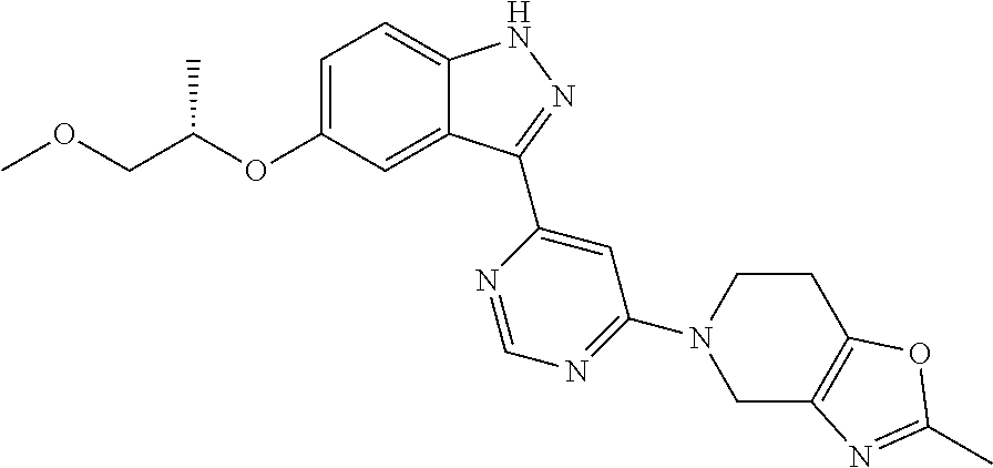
C1=C(OC(COC)C)C=C2C(=C1)NN=C2C1=CC(N2CC3=C(CC2)OC(C)=N3)=NC=N1
